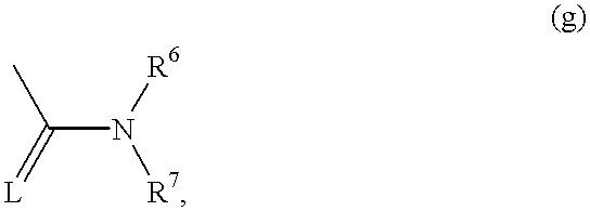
C(N([R6])[R7])(=[L])C
